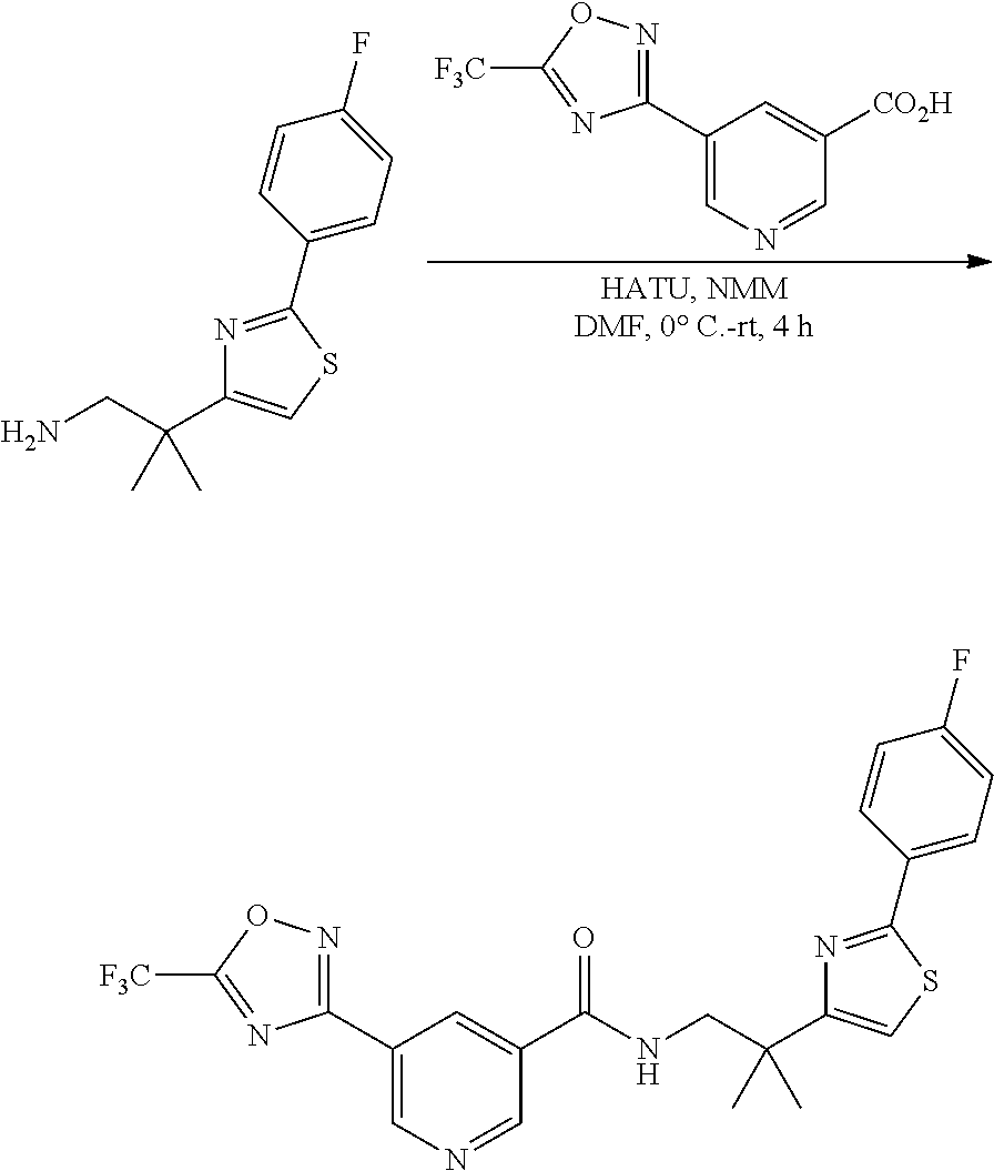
[F3C]C1=NC(C2=CN=CC([CO2H])=C2)=NO1.C(C(C1=CSC(C2=CC=C(F)C=C2)=N1)(C)C)N.C(C(C1=CSC(C2=CC=C(F)C=C2)=N1)(C)C)NC(C1=CC(C2=NOC([F3C])=N2)=CN=C1)=O
